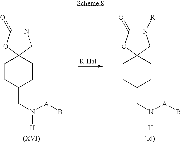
C1CC(CN([H])[A]B)CCC12CNC(=O)O2.C1CC(CN([H])[A]B)CCC12CN([R])C(=O)O2
